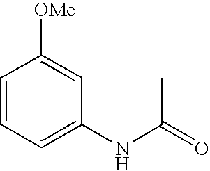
N(C(=O)C)C1=CC=CC([OMe])=C1
